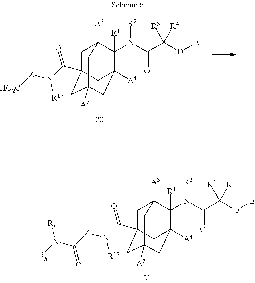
C1C2(C(N([Z][HO2C])[R17])=O)CC3([A2])CC([A4])(C([R1])(N([R2])C(C([D][E])([R3])[R4])=O)C1([A3])C3)C2.C1C2(C(N([Z]C(N([Rg])[Rf])=O)[R17])=O)CC3([A2])CC([A4])(C([R1])(N([R2])C(C([D][E])([R3])[R4])=O)C1([A3])C3)C2
